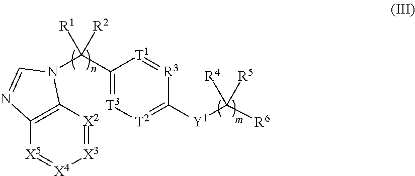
[X3]1=[X2]C2=C([X5]=[X4]1)N=CN2C(C1=[T3][T2]=C([Y1]C([R6])([R5])[R4])[R3]=[T1]1)([R2])[R1]
